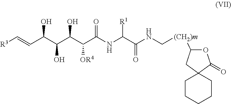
[R3]C=CC(C(C(C(C(NC(C(NC[(CH2)m]C1OC(=O)C2(C1)CCCCC2)=O)[R1])=O)[OR4])O)O)O
